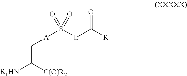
S([L]C([R])=O)(=O)(=O)[A]CC([C(O)R2])[R1HN]
